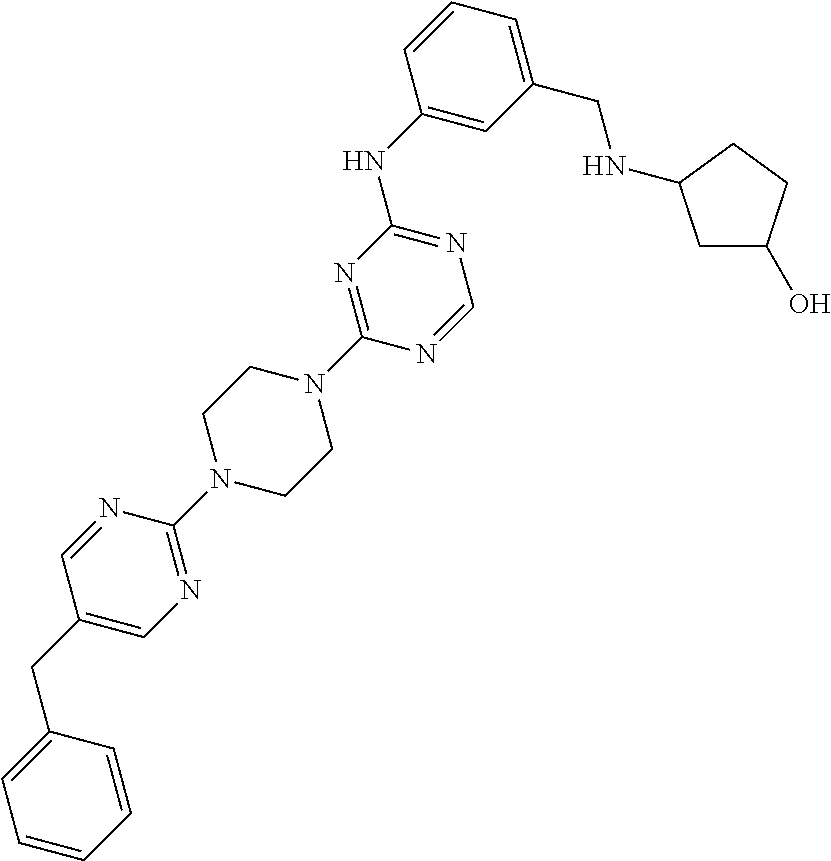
C1=NC(N2CCN(C3=NC(NC4=CC(CNC5CC(O)CC5)=CC=C4)=NC=N3)CC2)=NC=C1CC1=CC=CC=C1
